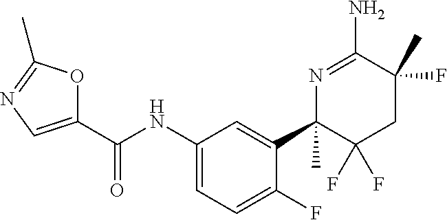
C1(C(NC2=CC=C(F)C(C3(C)C(F)(F)CC(C)(F)C(N)=N3)=C2)=O)=CN=C(C)O1
